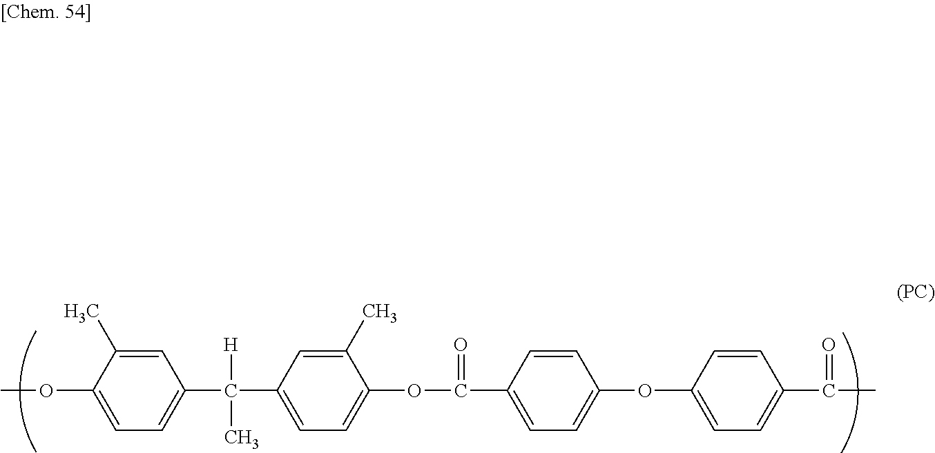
COC1=CC=C(C(C2=CC=C(OC(C3=CC=C(OC4=CC=C(C(C)=O)C=C4)C=C3)=O)C(C)=C2)([H])C)C=C1C
